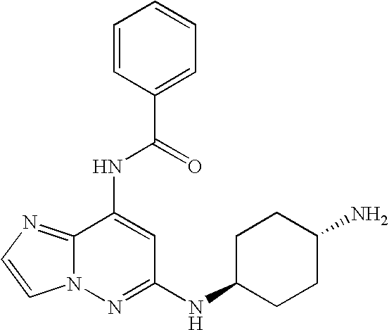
C12=NC=CN1N=C(NC1CCC(N)CC1)C=C2NC(=O)C1=CC=CC=C1
